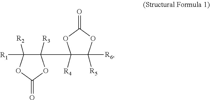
C1(C2([R4])C([R6])([R5])OC(=O)O2)([R3])C([R1])([R2])OC(=O)O1
